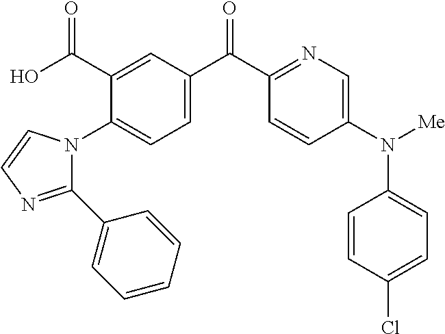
C1=CC(N([Me])C2=CC=C(Cl)C=C2)=CN=C1C(=O)C1=CC=C(N2C(C3=CC=CC=C3)=NC=C2)C(C(O)=O)=C1
